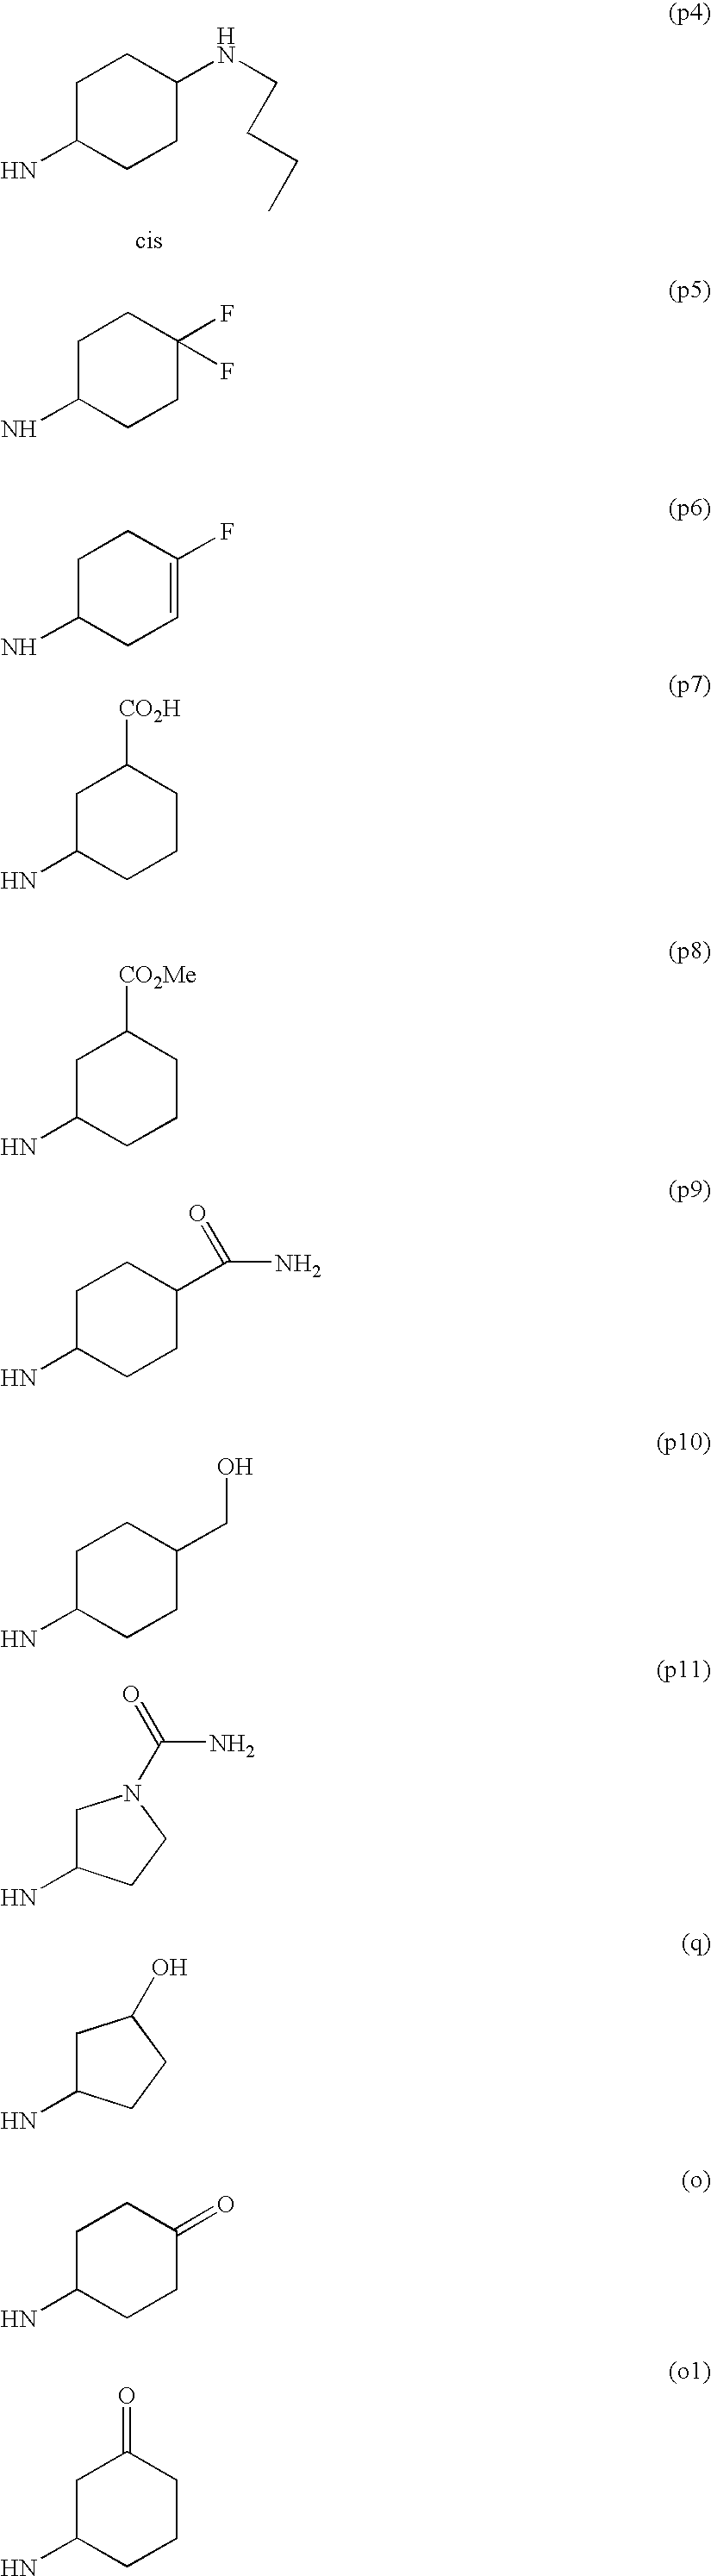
C1C(N)CCC(NCCCC)C1.C1C(N)CCC(F)(F)C1.C1C(N)CC=C(F)C1.C1C(N)CCCC1[CO2H].C1C(N)CCCC1[CO2Me].C1C(N)CCC(C(N)=O)C1.C1C(N)CCC(CO)C1.C1C(N)CCN1C(N)=O.C1C(N)CCC1O.C1C(N)CCC(=O)C1.C1C(N)CCCC1=O
